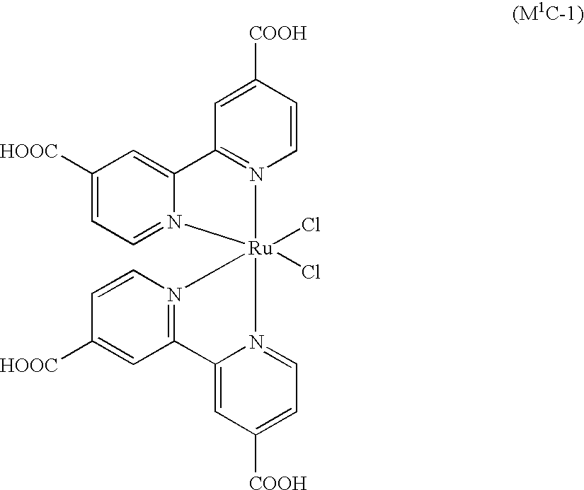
C1([HOOC])=CC=N2C(=C1)C1=N(C=CC([COOH])=C1)[Ru]21(Cl)(Cl)N2=C(C=C([HOOC])C=C2)C2=CC([COOH])=CC=N21
